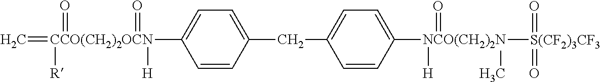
C=[CCO(CH2)2OCN](C1=CC=C(CC2=CC=C([NCO(CH2)2N]([S(CF2)3CF3](=O)=O)(=O)([H])C)C=C2)C=C1)(=O)(=O)([R])[H]
